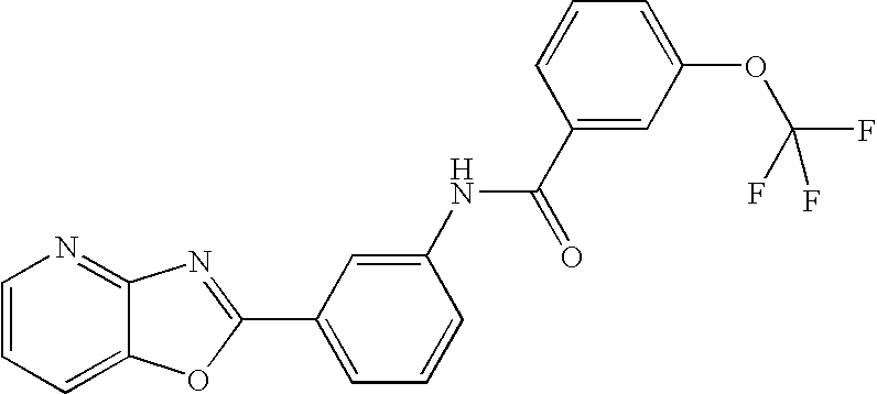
C1=CC=C2C(=N1)N=C(C1=CC=CC(NC(C3=CC(OC(F)(F)F)=CC=C3)=O)=C1)O2
